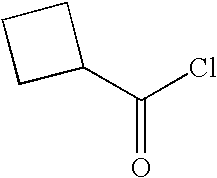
O=C(C1CCC1)Cl
